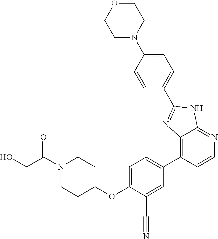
C1(OC2CCN(C(CO)=O)CC2)=CC=C(C2=C3C(=NC=C2)NC(C2=CC=C(N4CCOCC4)C=C2)=N3)C=C1C#N
